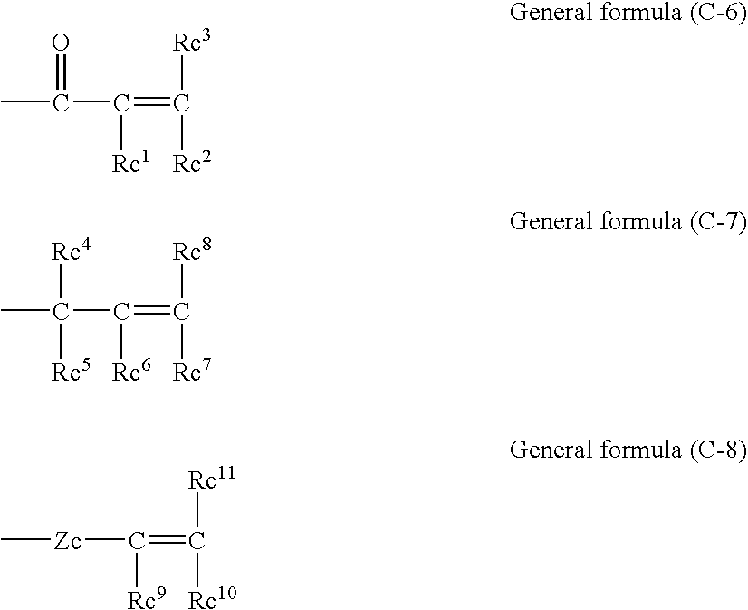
CC([Rc4])(C([Rc6])=C([Rc8])[Rc7])[Rc5].[Zc](C(=C([Rc10])[Rc11])[Rc9])C.C(=O)(C([Rc1])=C([Rc3])[Rc2])C
